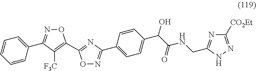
C1=CC=CC(C2=NOC(C3=NC(C4=CC=C(C(C(NCC5=NC([CO2Et])=NN5)=O)O)C=C4)=NO3)=C2[F3C])=C1
